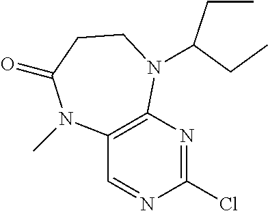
C12=C(N=C(Cl)N=C1)N(C(CC)CC)CCC(=O)N2C
